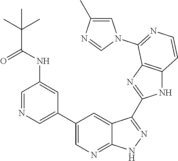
C1=NC=C(C2=CN=C3C(=C2)C(C2=NC4=C(N2)C=CN=C4N2C=C(C)N=C2)=NN3)C=C1NC(C(C)(C)C)=O
